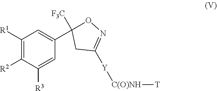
C1(C2([F3C])ON=C([Y][C(O)NH][T])C2)=CC([R1])=C([R2])C([R3])=C1
